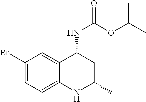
C1(Br)=CC=C2C(=C1)C(NC(OC(C)C)=O)CC(C)N2
